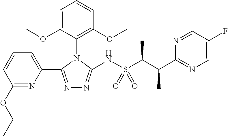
C1=CC=C(C2=NN=C(NS(C(C(C3=NC=C(F)C=N3)C)C)(=O)=O)N2C2=C(OC)C=CC=C2OC)N=C1OCC
